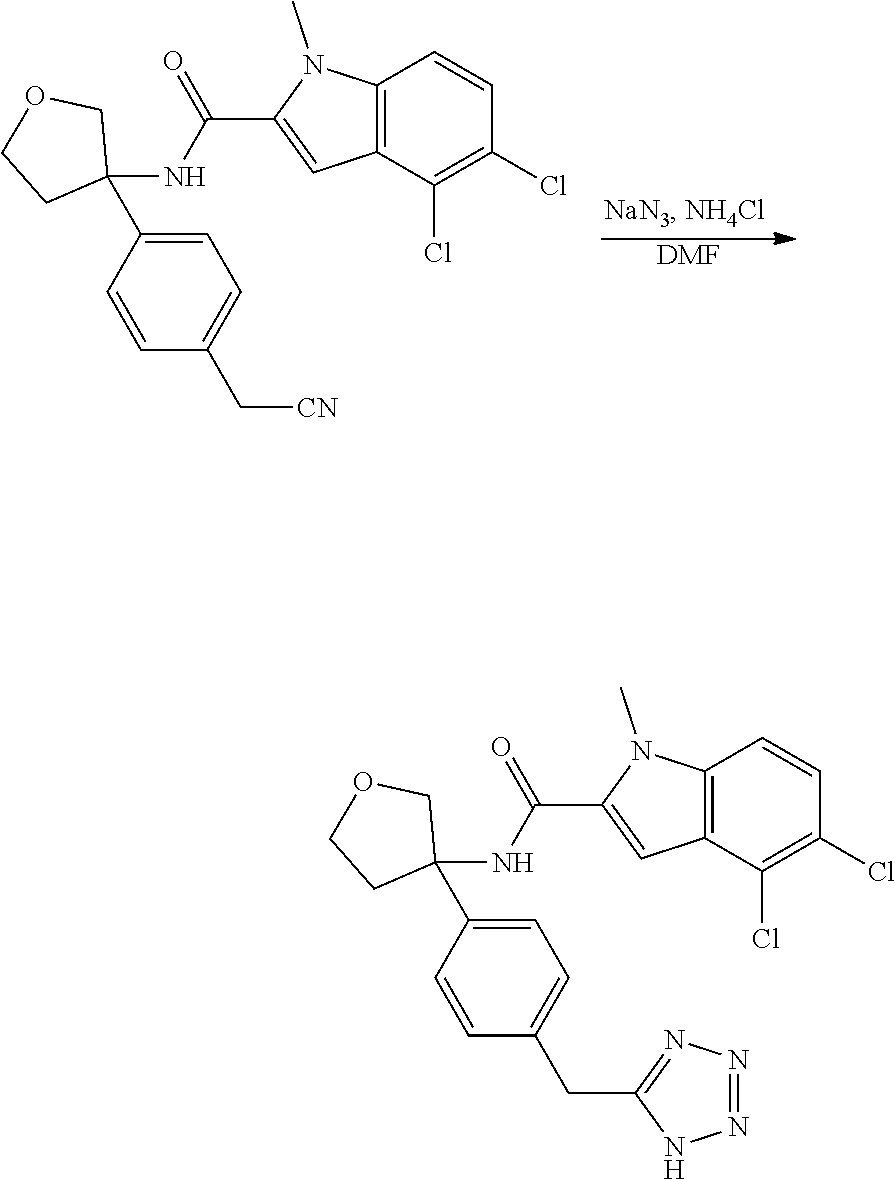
C12=C(C(Cl)=C(Cl)C=C1)C=C(C(NC1(C3=CC=C(CC4=NN=NN4)C=C3)COCC1)=O)N2C.[DMF].C12=C(C(Cl)=C(Cl)C=C1)C=C(C(NC1(C3=CC=C(C[CN])C=C3)COCC1)=O)N2C
